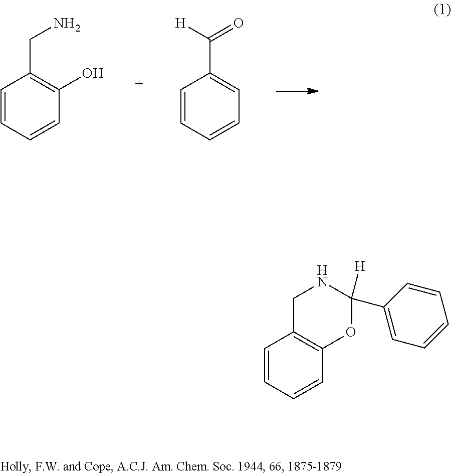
C1=CC=CC(O)=C1CN.C1=CC=CC=C1C(=O)[H].C1=CC=CC2=C1CNC(C1=CC=CC=C1)([H])O2
